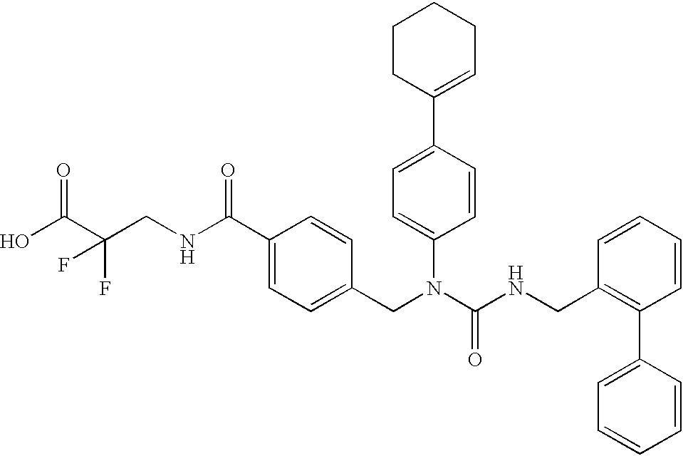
OC(C(CNC(C1=CC=C(CN(C(NCC2=C(C3=CC=CC=C3)C=CC=C2)=O)C2=CC=C(C3=CCCCC3)C=C2)C=C1)=O)(F)F)=O
